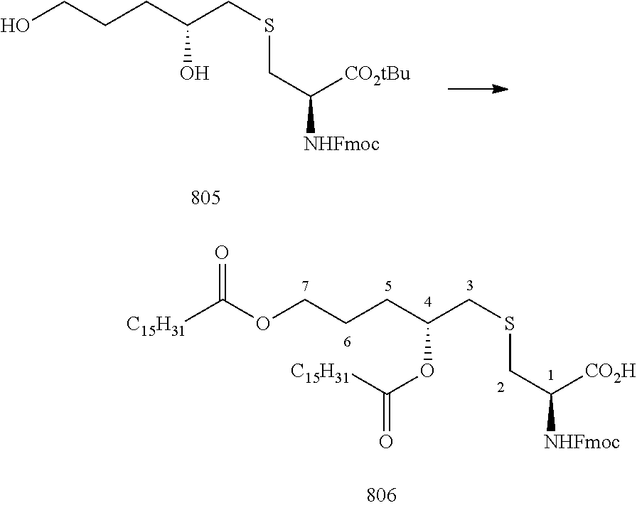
C(C([CO2tBu])[NHFmoc])SCC(CCCO)O.C(C([CO2H])[NHFmoc])SCC(CCCOC([C15H31])=O)OC([C15H31])=O
